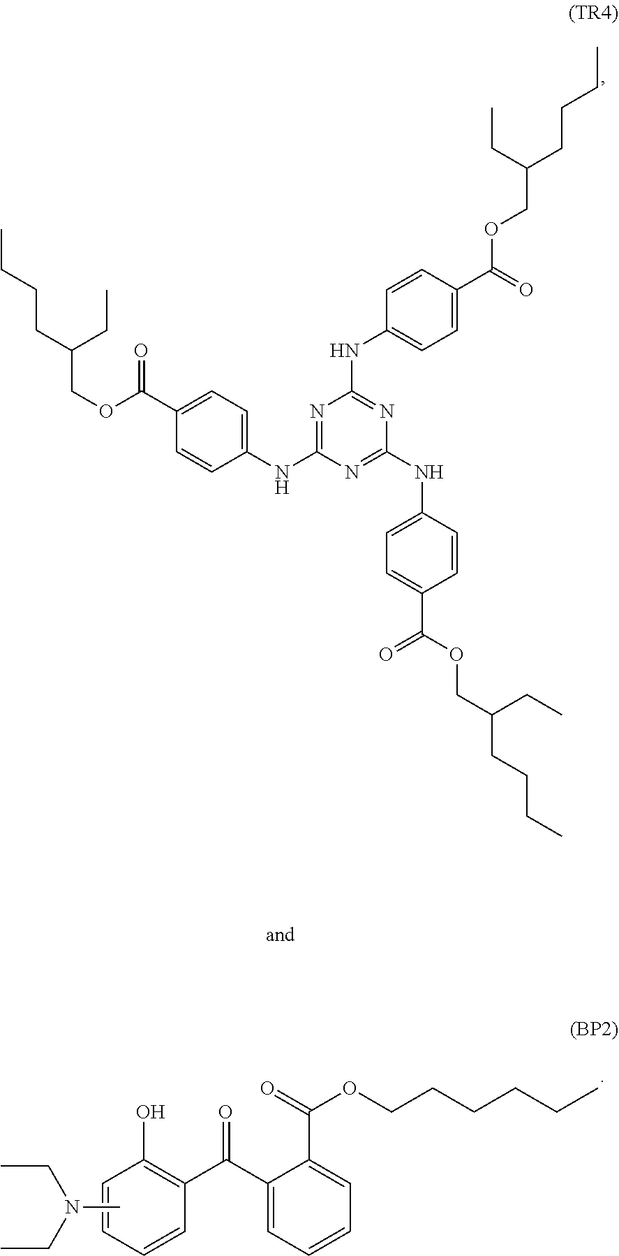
N1=C(NC2=CC=C(C(OCC(CC)CCCC)=O)C=C2)N=C(NC2=CC=C(C(OCC(CCCC)CC)=O)C=C2)N=C1NC1=CC=C(C(OCC(CCCC)CC)=O)C=C1.C1=CC(C(C2=CC=CC=C2C(OCCCCCC)=O)=O)=C(O)C=C1.CN(CC)CC
